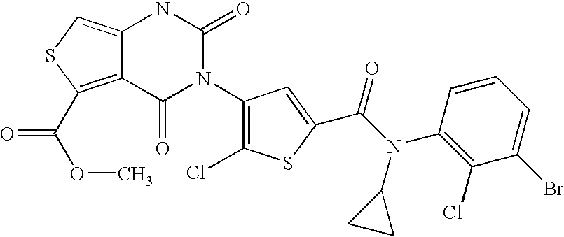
C12=C(C(OC)=O)SC=C1NC(=O)N(C1=C(Cl)SC(C(N(C3=C(Cl)C(Br)=CC=C3)C3CC3)=O)=C1)C2=O
